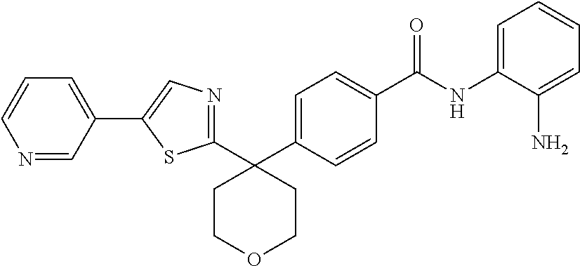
C1=C(C2(C3=NC=C(C4=CC=CN=C4)S3)CCOCC2)C=CC(C(NC2=CC=CC=C2N)=O)=C1
